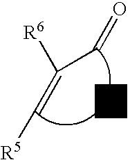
C([R6])(C=O)=C[R5]
